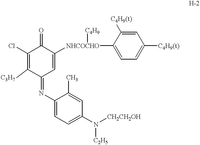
C1([C3H7])=C(Cl)C(=O)C([NHCOCHO](C2=CC=C([C4H9(t)])C=C2[C4H9(t)])[C4H9])=CC1=NC1=CC=C(N([C2H5])[CH2CH2OH])C=C1C
